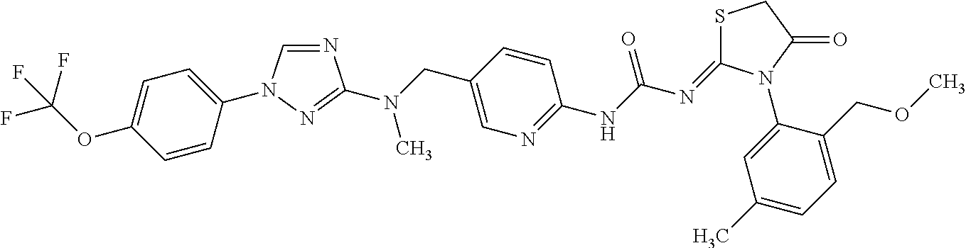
C1=CC(N2C=NC(N(CC3=CN=C(NC(N=C4SCC(=O)N4C4=CC(C)=CC=C4COC)=O)C=C3)C)=N2)=CC=C1OC(F)(F)F
